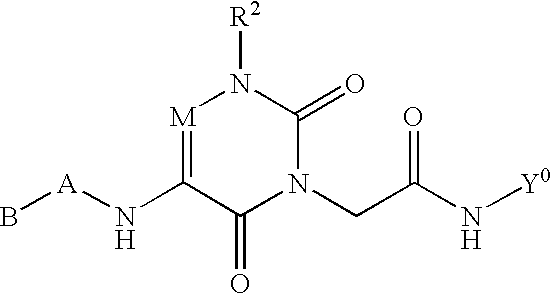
[A](B)NC1=[M]N([R2])C(=O)N(CC(=O)N[Y0])C1=O
